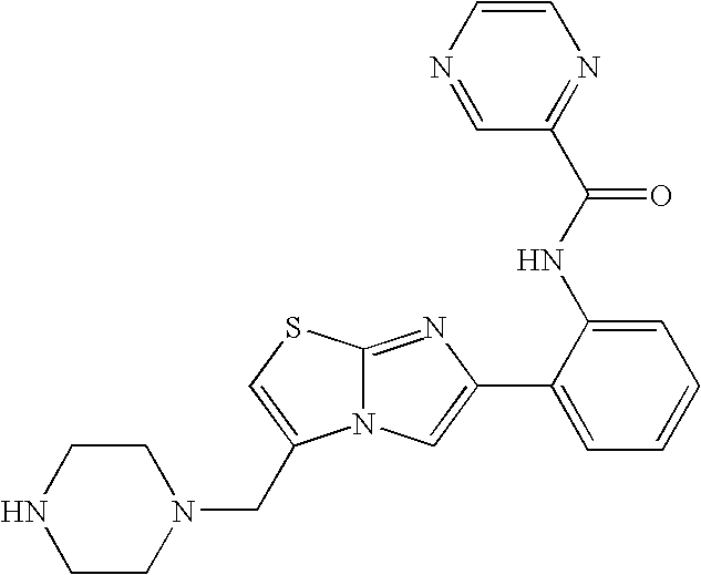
N12C(=NC(C3=CC=CC=C3NC(=O)C3=NC=CN=C3)=C1)SC=C2CN1CCNCC1
